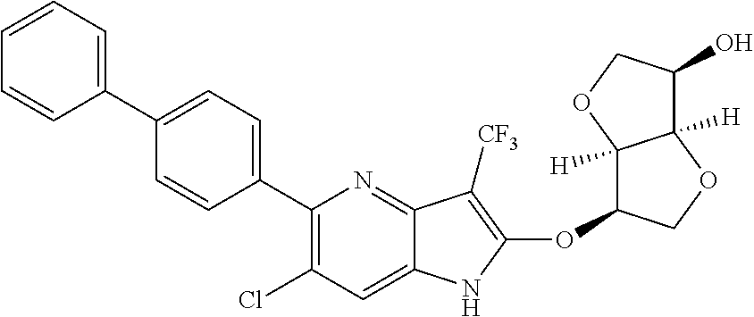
C1(C2=CC=C(C3=CC=CC=C3)C=C2)=C(Cl)C=C2C(=N1)C([CF3])=C(OC1C3([H])C([H])(OC1)C(O)CO3)N2
